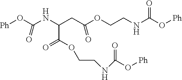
O(C(C(NC(O[Ph])=O)CC(OCCNC(=O)O[Ph])=O)=O)CCNC(O[Ph])=O
